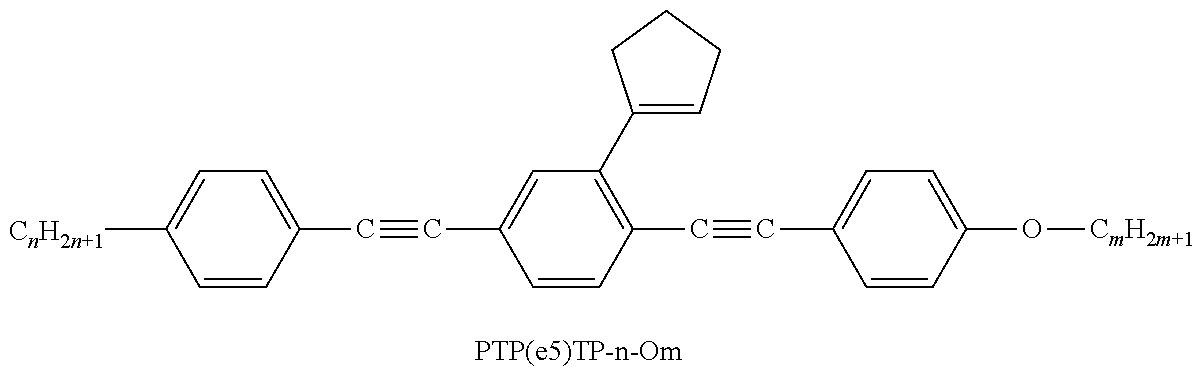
C1=CC(C#CC2=CC(C3=CCCC3)=C(C#CC3=CC=C(O[CmH2m+1])C=C3)C=C2)=CC=C1[CnH2n+1]
